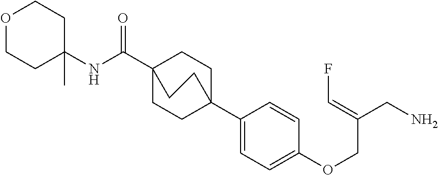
C1(C23CCC(C(NC4(C)CCOCC4)=O)(CC2)CC3)=CC=C(OCC(CN)=CF)C=C1
